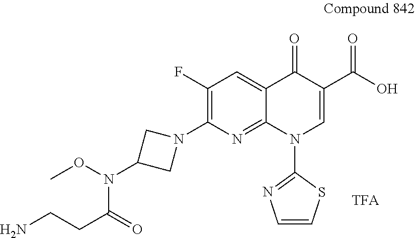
O(N(C1CN(C2=C(F)C=C3C(=N2)N(C2=NC=CS2)C=C(C(O)=O)C3=O)C1)C(=O)CCN)C
